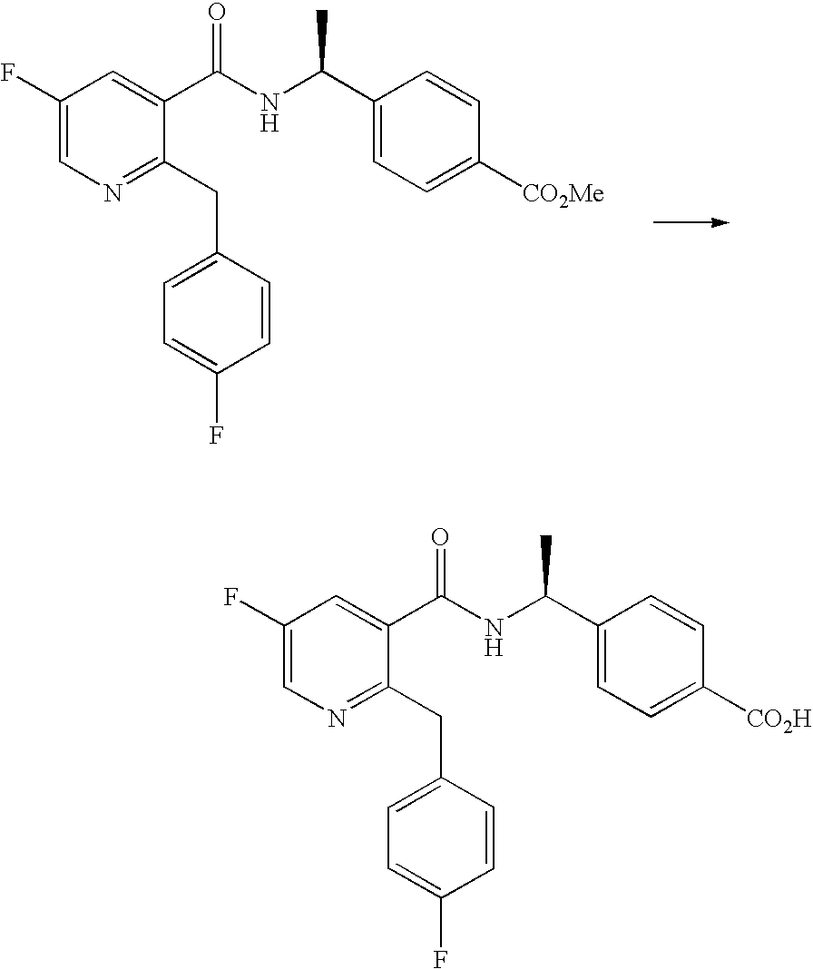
C1(F)=CN=C(CC2=CC=C(F)C=C2)C(C(=O)NC(C2=CC=C([CO2Me])C=C2)C)=C1.C1(F)=CN=C(CC2=CC=C(F)C=C2)C(C(NC(C2=CC=C([CO2H])C=C2)C)=O)=C1
